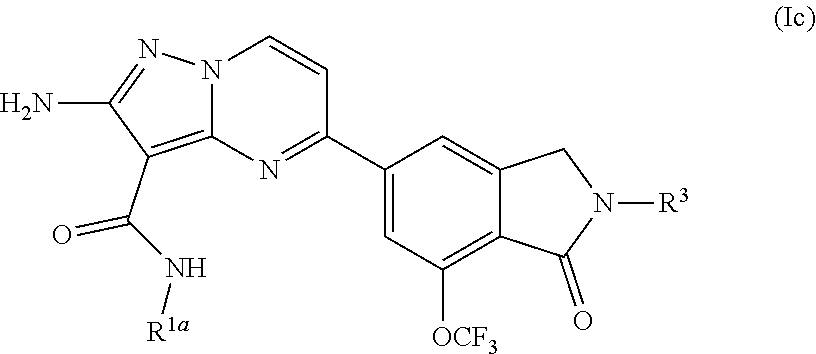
C1(C(=O)N[R1a])=C2N(N=C1N)C=CC(C1=CC([OCF3])=C3C(=C1)CN([R3])C3=O)=N2
